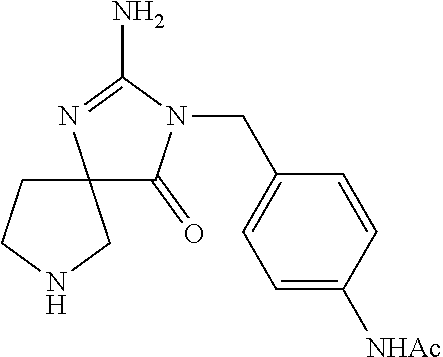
C1(CN2C(=O)C3(N=C2N)CCNC3)=CC=C([NHAc])C=C1
